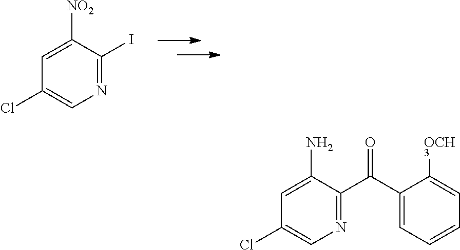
N1=C(I)C([NO2])=CC(Cl)=C1.N1=C(C(C2=CC=CC=C2[OCH3])=O)C(N)=CC(Cl)=C1
